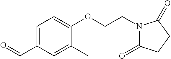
O=CC1=CC=C(OCCN2C(=O)CCC2=O)C(C)=C1
